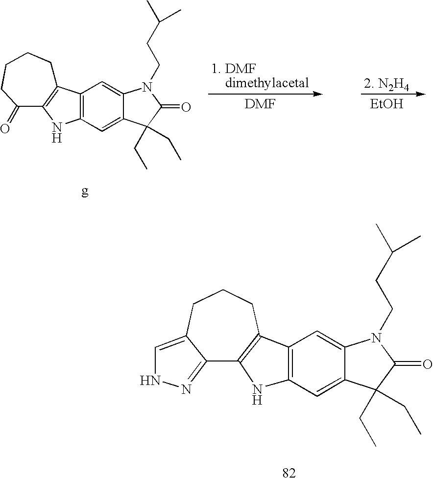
C12=NNC=C1CCCC1=C2NC2=C1C=C1C(=C2)C(CC)(CC)C(=O)N1CCC(C)C.C12=C(C=C3C(=C1)N(CCC(C)C)C(=O)C3(CC)CC)NC1=C2CCCCC1=O.[EtOH]
